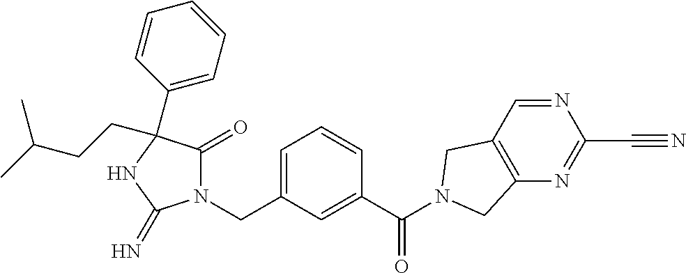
N1(CC2=CC=CC(C(=O)N3CC4=C(N=C(C#N)N=C4)C3)=C2)C(=O)C(C2=CC=CC=C2)(CCC(C)C)NC1=N
